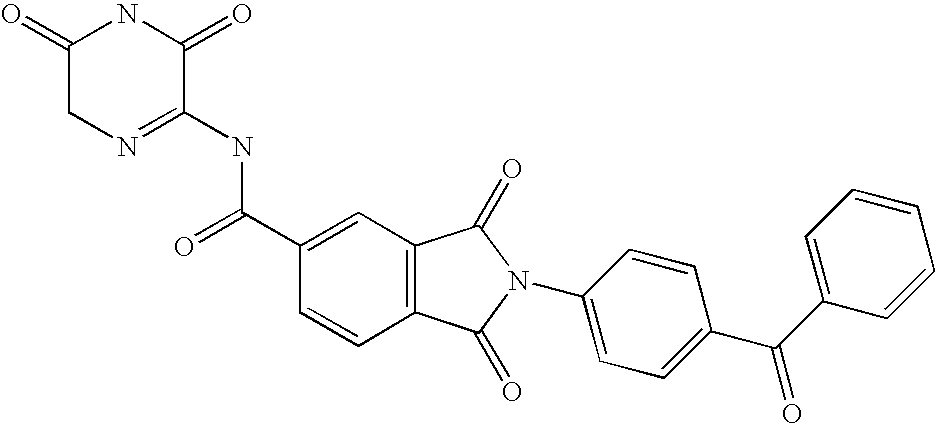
C1(=O)CN=C(NC(C2=CC3=C(C=C2)C(=O)N(C2=CC=C(C(C4=CC=CC=C4)=O)C=C2)C3=O)=O)C(=O)N1
